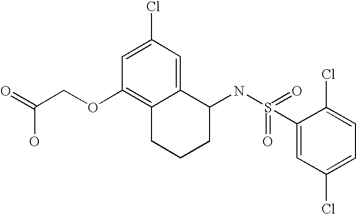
C1=C(Cl)C=C2C(=C1OCC(=O)O)CCCC2NS(=O)(C1=CC(Cl)=CC=C1Cl)=O
